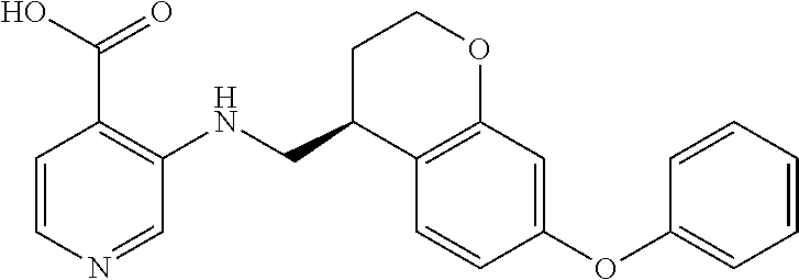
C1=CN=CC(NCC2C3=C(OCC2)C=C(OC2=CC=CC=C2)C=C3)=C1C(O)=O
